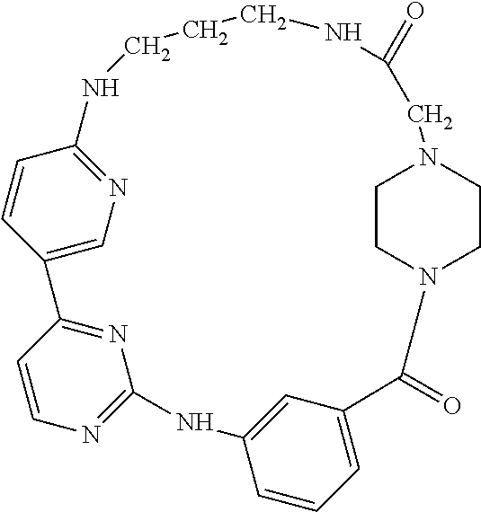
C1=CC2=CN=C1NCCCNC(=O)CN1CCN(CC1)C(=O)C1=CC=CC(=C1)NC1=NC=CC2=N1
